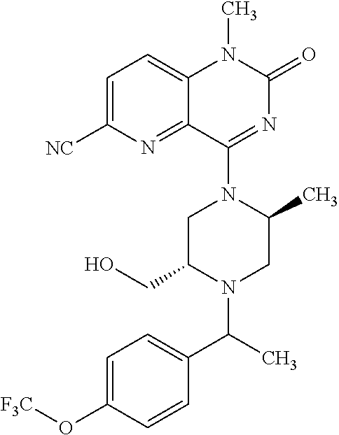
C1=C([NC])N=C2C(=C1)N(C)C(=O)N=C2N1C(C)CN(C(C2=CC=C(O[F3C])C=C2)C)C(CO)C1
